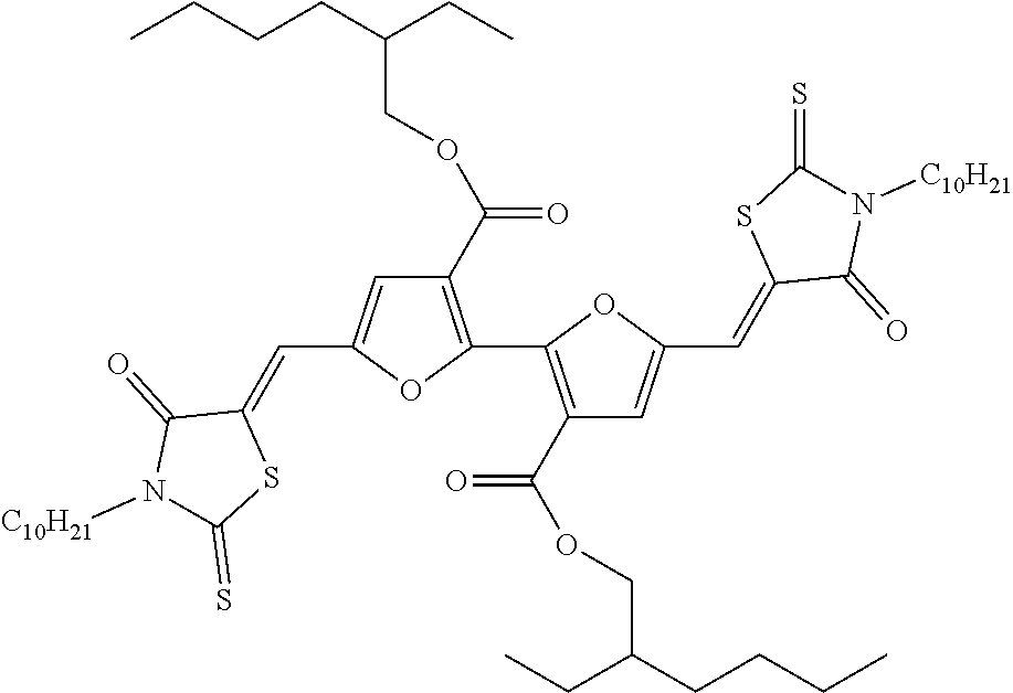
C1(C(OCC(CCCC)CC)=O)=C(C2=C(C(OCC(CCCC)CC)=O)C=C(C=C3C(=O)N([C10H21])C(=S)S3)O2)OC(C=C2C(=O)N([C10H21])C(=S)S2)=C1
